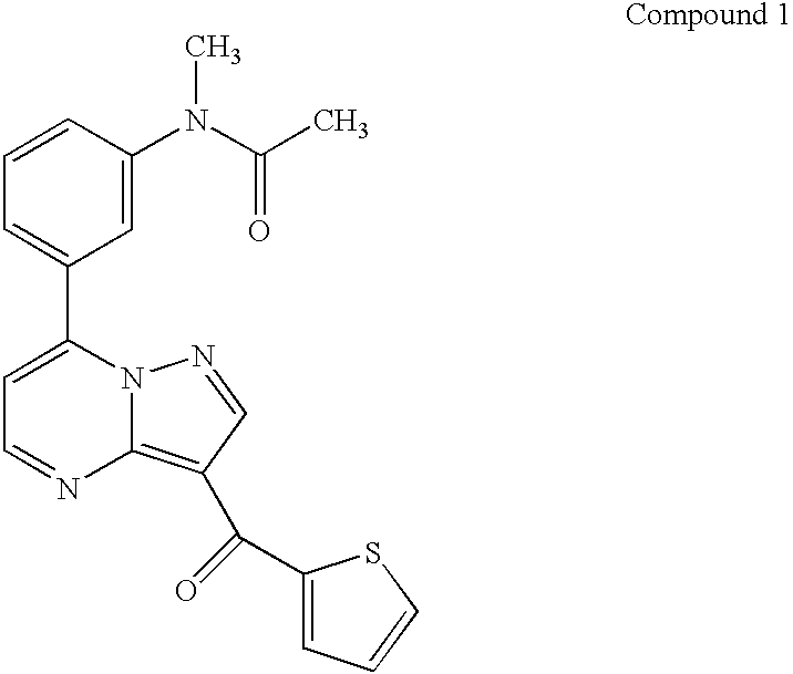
C1=C(C2=CC=CC(N(C(C)=O)C)=C2)N2C(=C(C(=O)C3=CC=CS3)C=N2)N=C1
